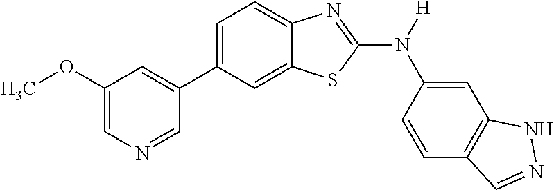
C1(OC)=CN=CC(C2=CC=C3C(=C2)SC(N([H])C2=CC4=C(C=C2)C=NN4)=N3)=C1
